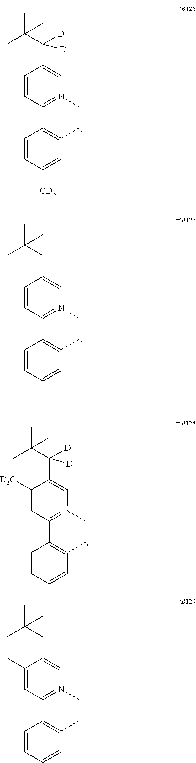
C1=CC(C2=C(C)C=C([CD3])C=C2)=N(C)C=C1C(C(C)(C)C)([D])[D].C1=CC(C2=C(C)C=C(C)C=C2)=N(C)C=C1CC(C)(C)C.C1([D3C])=CC(C2=C(C)C=CC=C2)=N(C)C=C1C(C(C)(C)C)([D])[D].C1(C)=CC(C2=C(C)C=CC=C2)=N(C)C=C1CC(C)(C)C
